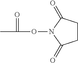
CC(=O)ON1C(=O)CCC1=O
